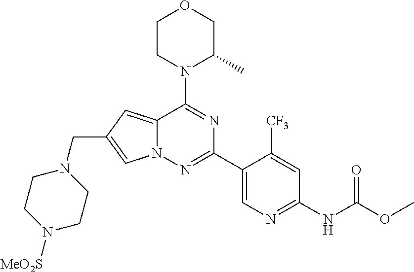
N12C(=CC(CN3CCN([MeO2S])CC3)=C1)C(N1CCOCC1C)=NC(C1=CN=C(NC(=O)OC)C=C1[CF3])=N2
